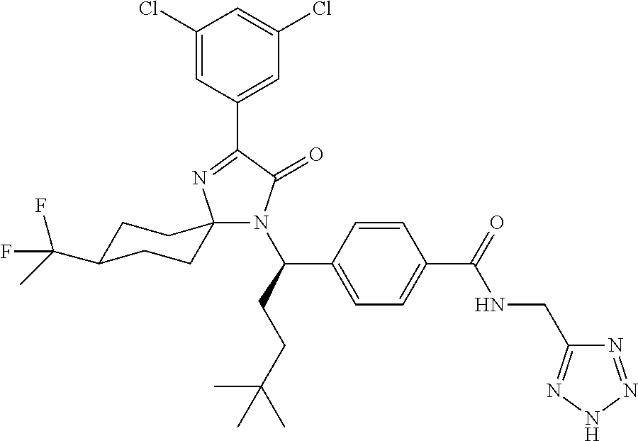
C1(Cl)=CC(C2=NC3(N(C(CCC(C)(C)C)C4=CC=C(C(=O)NCC5=NNN=N5)C=C4)C2=O)CCC(C(C)(F)F)CC3)=CC(Cl)=C1
